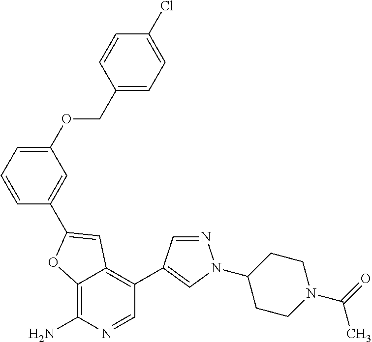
C12=C(N)N=CC(C3=CN(C4CCN(C(=O)C)CC4)N=C3)=C1C=C(C1=CC(OCC3=CC=C(Cl)C=C3)=CC=C1)O2
